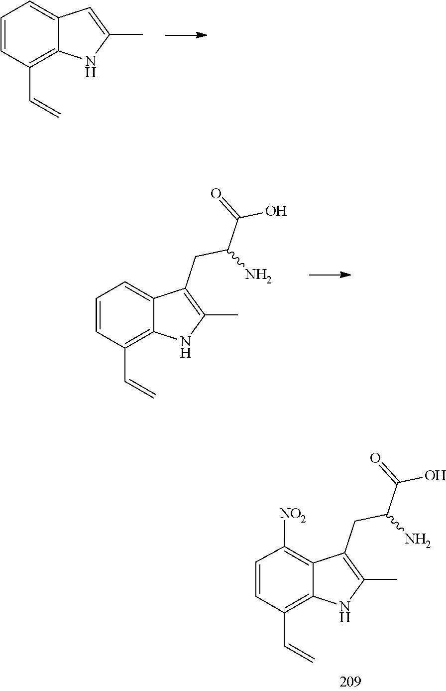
C1=CC=C2C(=C1C=C)NC(C)=C2.C12=C(C=C)C=CC=C1C(CC(N)C(=O)O)=C(C)N2.C12=C(C=C)C=CC([NO2])=C1C(CC(N)C(=O)O)=C(C)N2
